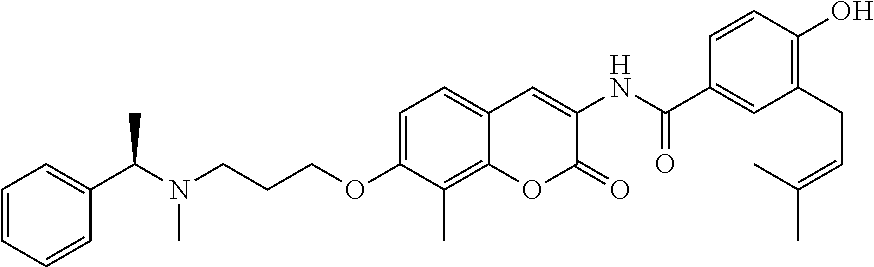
C1=C(OCCCN(C(C2=CC=CC=C2)C)C)C(C)=C2C(=C1)C=C(NC(=O)C1=CC(CC=C(C)C)=C(O)C=C1)C(=O)O2
